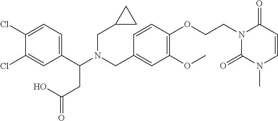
C1(C(N(CC2=CC(OC)=C(OCCN3C(=O)N(C)C=CC3=O)C=C2)CC2CC2)CC(=O)O)=CC=C(Cl)C(Cl)=C1
